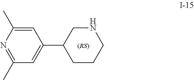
C1=C(C)N=C(C)C=C1C1CCCNC1
